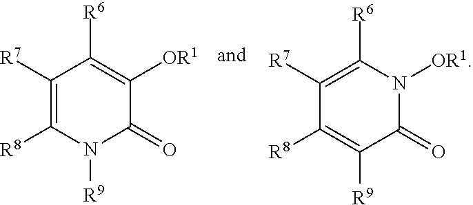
C1([R7])=C([R8])N([R9])C(=O)C([OR1])=C1[R6].C1([R7])=C([R6])N([OR1])C(=O)C([R9])=C1[R8]
